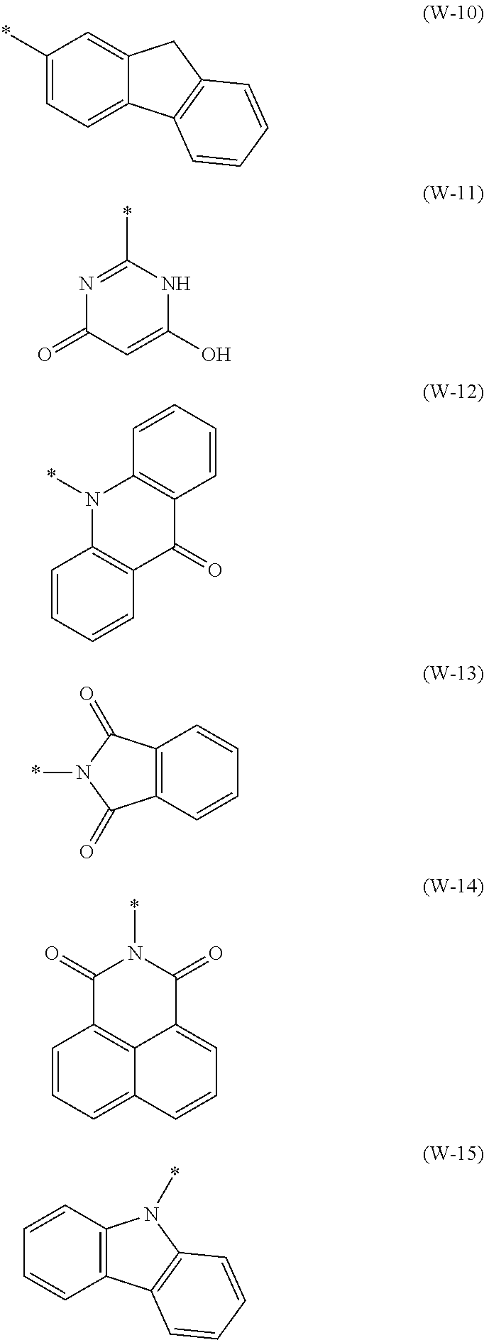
C1(*)=CC=C2C(=C1)CC1=C2C=CC=C1.N1=C(*)NC(O)=CC1=O.N1(*)C2=C(C(=O)C3=C1C=CC=C3)C=CC=C2.C12=C(C=CC=C1)C(=O)N(*)C2=O.C1=CC=C2C3=C1C(=O)N(*)C(=O)C3=CC=C2.C12=C(C=CC=C1)N(*)C1=C2C=CC=C1
